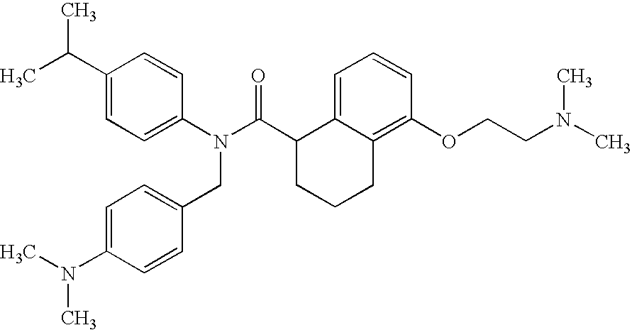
C1(C(C)C)=CC=C(N(C(C2CCCC3=C(OCCN(C)C)C=CC=C23)=O)CC2=CC=C(N(C)C)C=C2)C=C1
